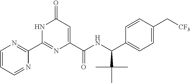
C1(C2=NC(C(NC(C3=CC=C(C[CF3])C=C3)C(C)(C)C)=O)=CC(=O)N2)=NC=CC=N1
